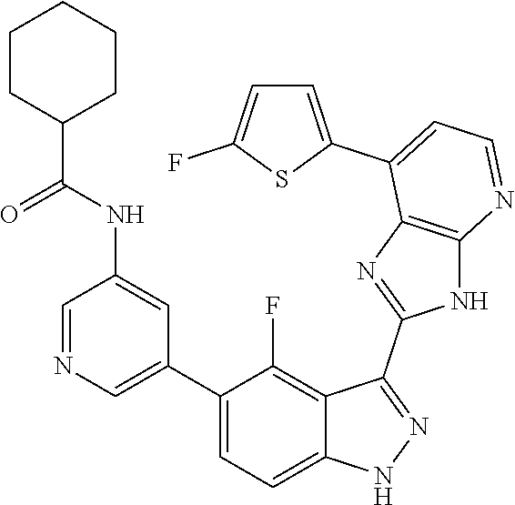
C1=NC=C(C2=CC=C3C(=C2F)C(C2=NC4=C(N2)N=CC=C4C2=CC=C(F)S2)=NN3)C=C1NC(=O)C1CCCCC1
